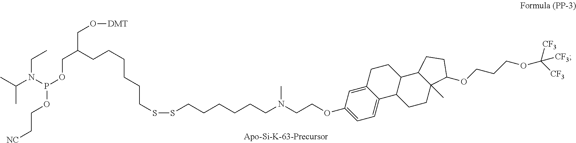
S(SCCCCCCN(CCOC1=CC=C2C(=C1)CCC1C2CCC2(C)C1CCC2OCCCOC([CF3])([CF3])[CF3])C)CCCCCCC(COP(OCC[NC])N(C(C)C)CC)CO[DMT]
